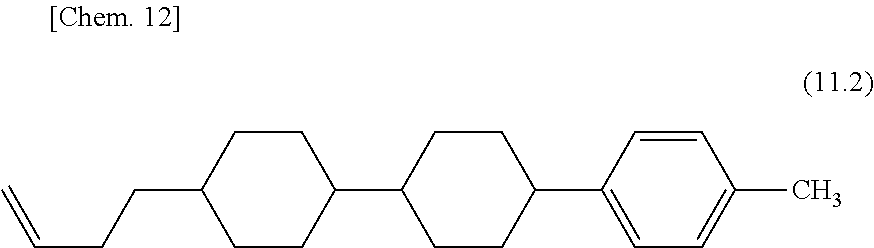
C1CC(CCC=C)CCC1C1CCC(C2=CC=C(C)C=C2)CC1
